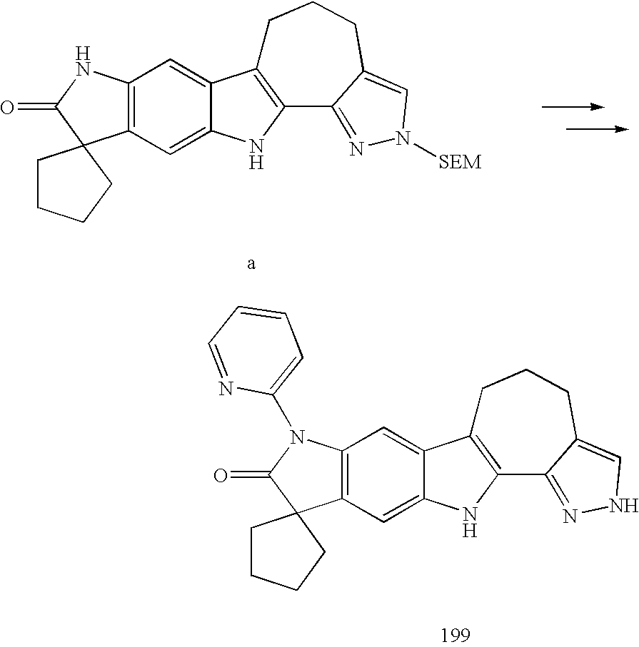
C12=C(C=C3C(=C1)C1=C(N3)C3=NN([SEM])C=C3CCC1)C1(C(=O)N2)CCCC1.C12=C(C=C3C(=C1)C1=C(N3)C3=NNC=C3CCC1)C1(C(=O)N2C2=CC=CC=N2)CCCC1
